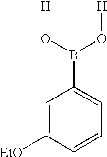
C1=C([EtO])C=CC=C1B(O[H])O[H]
